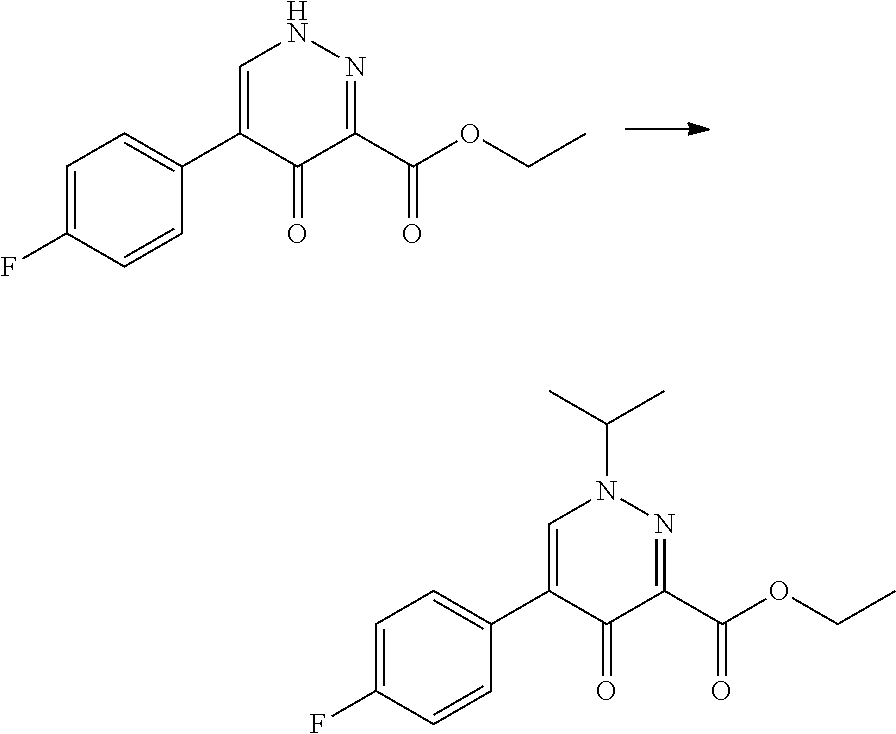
C1=C(F)C=CC(C2=CNN=C(C(OCC)=O)C2=O)=C1.C1=C(F)C=CC(C2=CN(C(C)C)N=C(C(OCC)=O)C2=O)=C1
